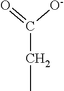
C(CC)([O-])=O
